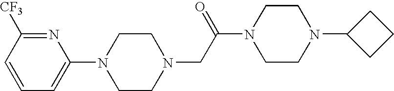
N1(CC(N2CCN(C3CCC3)CC2)=O)CCN(C2=CC=CC([CF3])=N2)CC1
